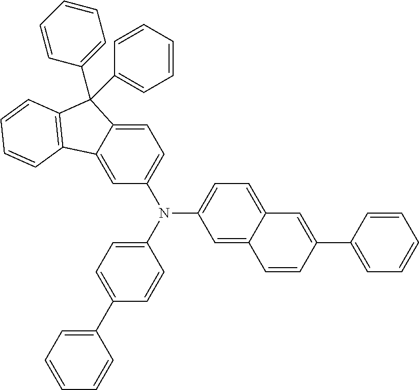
C1=C2C(=CC(N(C3=CC=C(C4=CC=CC=C4)C=C3)C3=CC=C4C(=C3)C=CC(C3=CC=CC=C3)=C4)=C1)C1=C(C=CC=C1)C2(C1=CC=CC=C1)C1=CC=CC=C1
